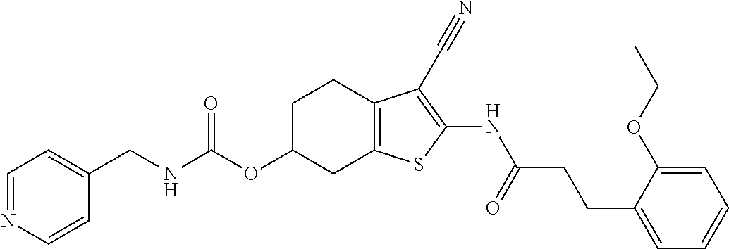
N(C(OC1CC2=C(CC1)C(C#N)=C(NC(CCC1=CC=CC=C1OCC)=O)S2)=O)CC1=CC=NC=C1
